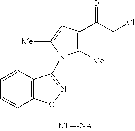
C1=CC2=C(C=C1)ON=C2N1C([Me])=C(C(CCl)=O)C=C1[Me]
